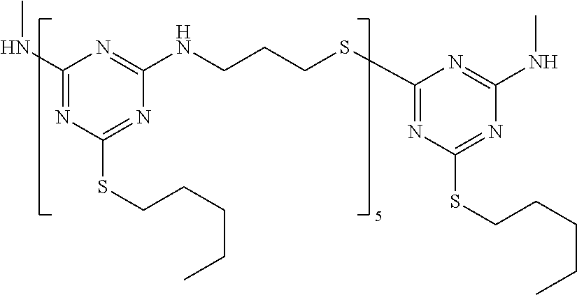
C1(NC)=NC(SCCCCC)=NC(NCCCSC2=NC(SCCCCC)=NC(NC)=N2)=N1
